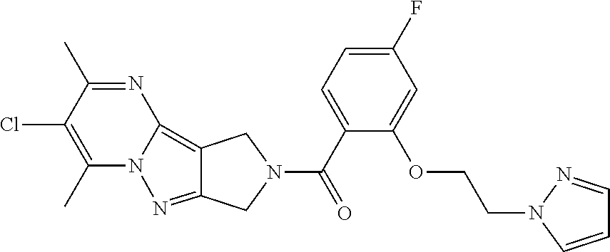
C12=C3N=C(C)C(Cl)=C(C)N3N=C1CN(C(C1=CC=C(F)C=C1OCCN1C=CC=N1)=O)C2
